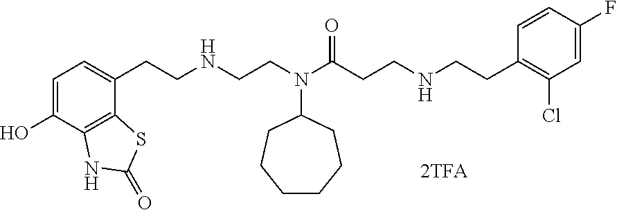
C1=C(O)C2=C(C(CCNCCN(C(CCNCCC3=C(Cl)C=C(F)C=C3)=O)C3CCCCCC3)=C1)SC(=O)N2
